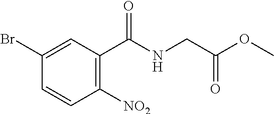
C1=CC([NO2])=C(C(NCC(OC)=O)=O)C=C1Br
